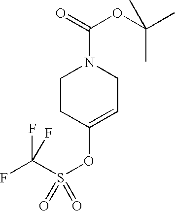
C1CC(OS(C(F)(F)F)(=O)=O)=CCN1C(=O)OC(C)(C)C
